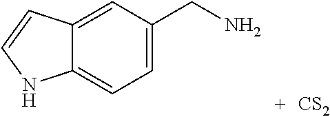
C12=CC(CN)=CC=C1NC=C2.[CS2]
